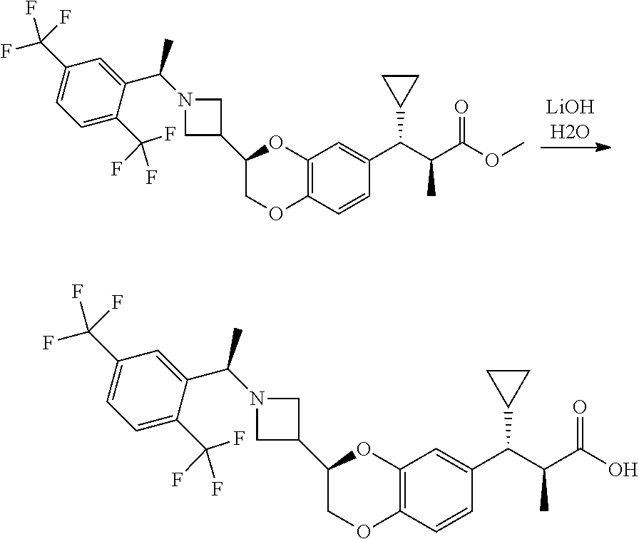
C12=C(C=CC(C(C(C(OC)=O)C)C3CC3)=C1)OCC(C1CN(C(C3=CC(C(F)(F)F)=CC=C3C(F)(F)F)C)C1)O2.[LiOHH2O].C12=C(C=CC(C(C(C(O)=O)C)C3CC3)=C1)OCC(C1CN(C(C3=CC(C(F)(F)F)=CC=C3C(F)(F)F)C)C1)O2
